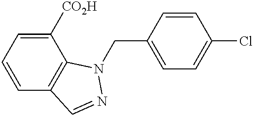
C1=CC2=C(C([CO2H])=C1)N(CC1=CC=C(Cl)C=C1)N=C2
